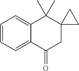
C1=CC=C2C(=C1)C(C)(C)C1(CC2=O)CC1
